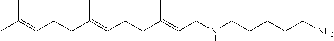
C(C(=CCCC(=CCNCCCCCN)C)C)CC=C(C)C
